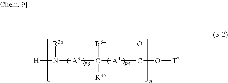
[H]N([A3]C([A4]C(O[T2])=O)([R34])[R35])[R36]
